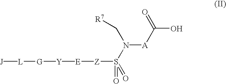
[L]([G][Y][E][Z]S(N([A]C(O)=O)C[R7])(=O)=O)[J]
